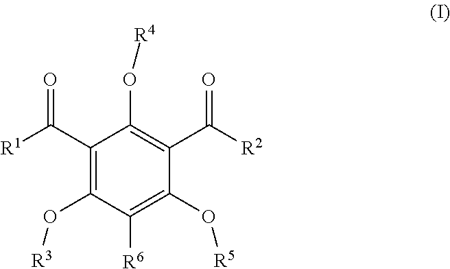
C1(C([R1])=O)=C(O[R3])C([R6])=C(O[R5])C(C([R2])=O)=C1O[R4]
